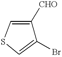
C1(Br)=CSC=C1[CHO]
